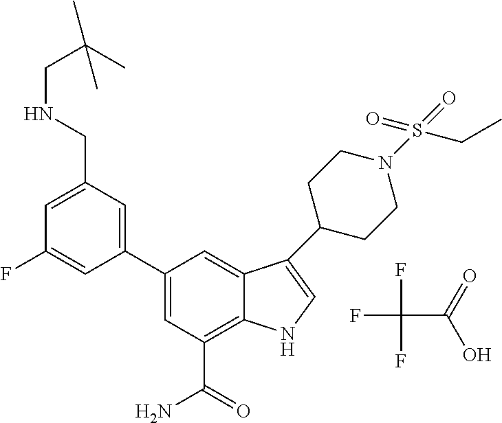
FC(C(=O)O)(F)F.C1=C(CNCC(C)(C)C)C=C(C2=CC(C(=O)N)=C3C(=C2)C(C2CCN(S(=O)(=O)CC)CC2)=CN3)C=C1F
